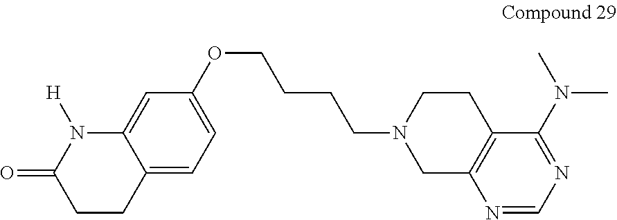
C12=CC=C(OCCCCN3CC4=C(CC3)C(N(C)C)=NC=N4)C=C1N([H])C(=O)CC2
